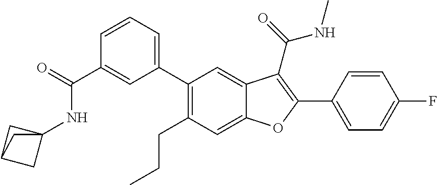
C1(C2=CC=CC(C(NC34CC(C3)C4)=O)=C2)=C(CCC)C=C2C(=C1)C(C(=O)NC)=C(C1=CC=C(F)C=C1)O2
